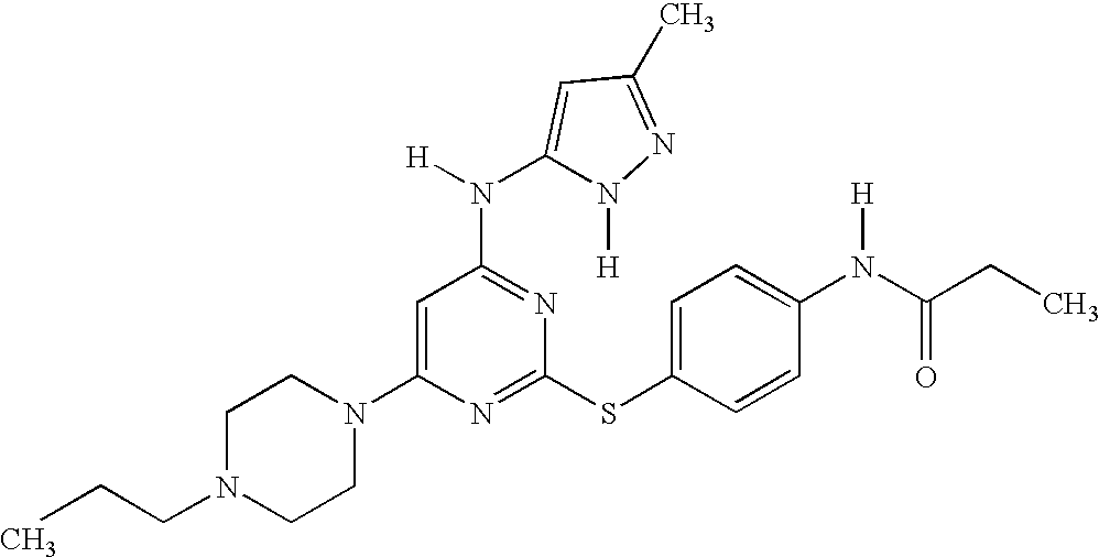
C1N(CCC)CCN(C2=CC(N([H])C3=CC(C)=NN3[H])=NC(SC3=CC=C(N(C(=O)CC)[H])C=C3)=N2)C1
